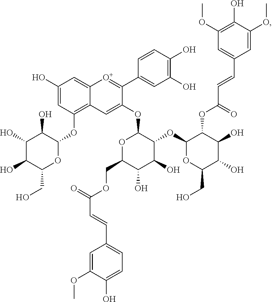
C1(O)C(O)C(CO)OC(OC2=C3C(=CC(O)=C2)[O+]=C(C2=CC(O)=C(O)C=C2)C(OC2OC(COC(=O)C=CC4=CC=C(O)C(OC)=C4)C(O)C(O)C2OC2OC(CO)C(O)C(O)C2OC(C=CC2=CC(OC)=C(O)C(OC)=C2)=O)=C3)C1O
